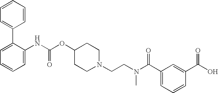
C1=CC=CC=C1C1=CC=CC=C1NC(OC1CCN(CCN(C(C2=CC=CC(C(O)=O)=C2)=O)C)CC1)=O
